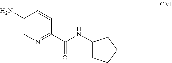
C1(N)=CN=C(C(NC2CCCC2)=O)C=C1
